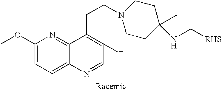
C1=C2C(=NC(OC)=C1)C(CCN1CCC(C)(NC[RHS])CC1)=C(F)C=N2
